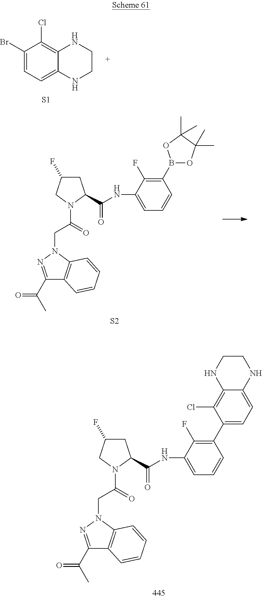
C1(C2=CC=C3C(=C2Cl)NCCN3)=C(F)C(NC(=O)C2CC(F)CN2C(CN2N=C(C(C)=O)C3=C2C=CC=C3)=O)=CC=C1.C1(Br)=CC=C2C(=C1Cl)NCCN2.[S1].C1(B2OC(C)(C)C(C)(C)O2)=C(F)C(NC(=O)C2CC(F)CN2C(CN2N=C(C(C)=O)C3=C2C=CC=C3)=O)=CC=C1.[S2]
